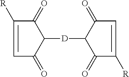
[R]C1=CC(=O)C([D]C2C(=O)C=C([R])C2=O)C1=O
